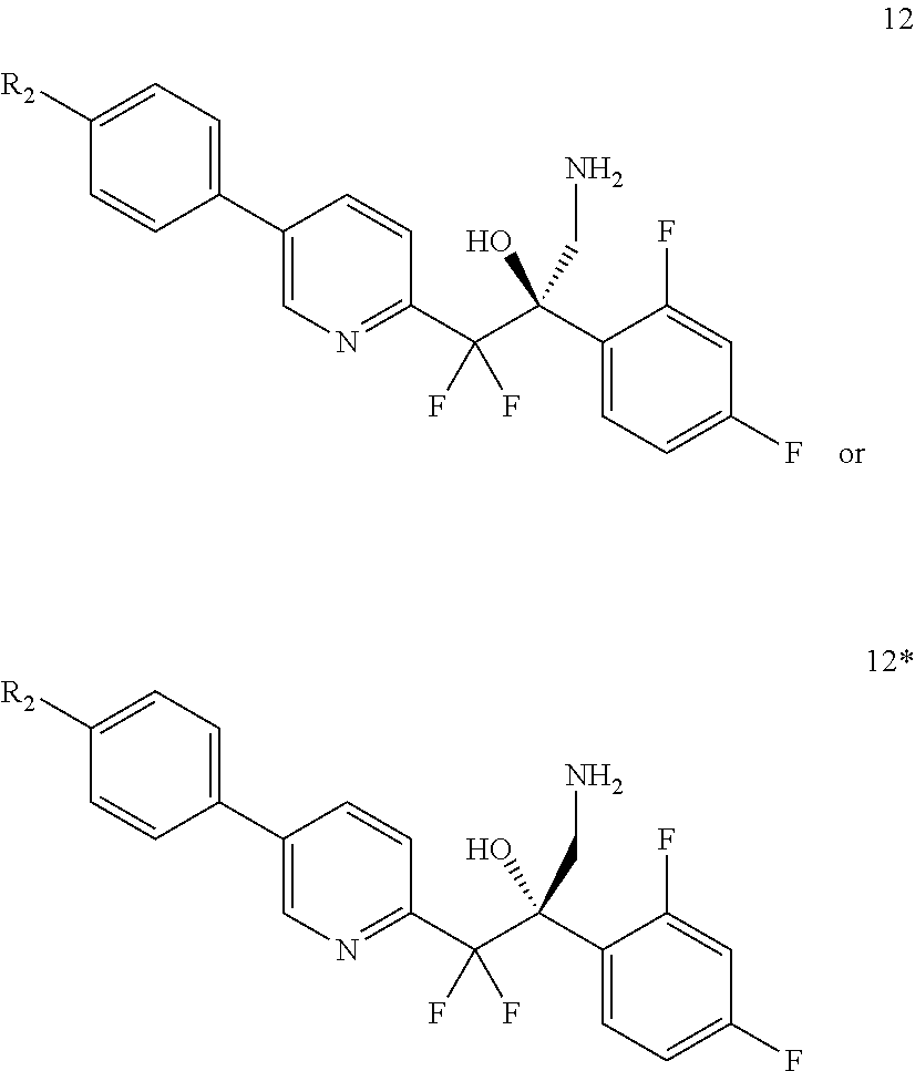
C(CN)(O)(C(C1=NC=C(C2=CC=C([R2])C=C2)C=C1)(F)F)C1=CC=C(F)C=C1F.C(CN)(O)(C(C1=NC=C(C2=CC=C([R2])C=C2)C=C1)(F)F)C1=CC=C(F)C=C1F
